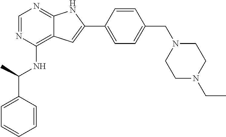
C1=C(C(C)NC2=C3C(=NC=N2)NC(C2=CC=C(CN4CCN(CC)CC4)C=C2)=C3)C=CC=C1
